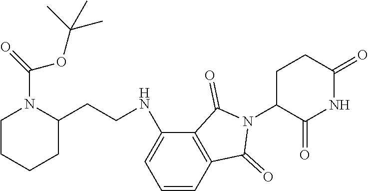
C1C(N2C(=O)C3=C(C2=O)C=CC=C3NCCC2N(C(OC(C)(C)C)=O)CCCC2)C(=O)NC(=O)C1
